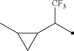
C1(C(C)[CF3])C(C)C1
